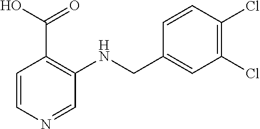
OC(C1=C(NCC2=CC(Cl)=C(Cl)C=C2)C=NC=C1)=O
